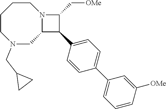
C1CCCN(CC2CC2)CC2N1C(C[OMe])C2C1=CC=C(C2=CC=CC([OMe])=C2)C=C1
